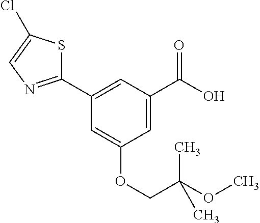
C1=C(C(=O)O)C=C(C2=NC=C(Cl)S2)C=C1OCC(C)(OC)C
